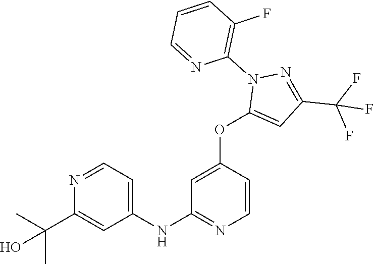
C1(NC2=NC=CC(OC3=CC(C(F)(F)F)=NN3C3=C(F)C=CC=N3)=C2)=CC=NC(C(C)(C)O)=C1
